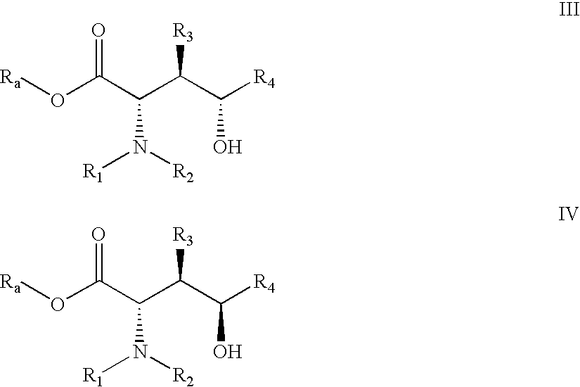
O(C(C(C(C([R4])O)[R3])N([R2])[R1])=O)[Ra].O(C(C(C(C([R4])O)[R3])N([R2])[R1])=O)[Ra]
